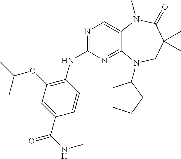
N1=C(NC2=C(OC(C)C)C=C(C(NC)=O)C=C2)N=C2C(=C1)N(C)C(=O)C(C)(C)CN2C1CCCC1
